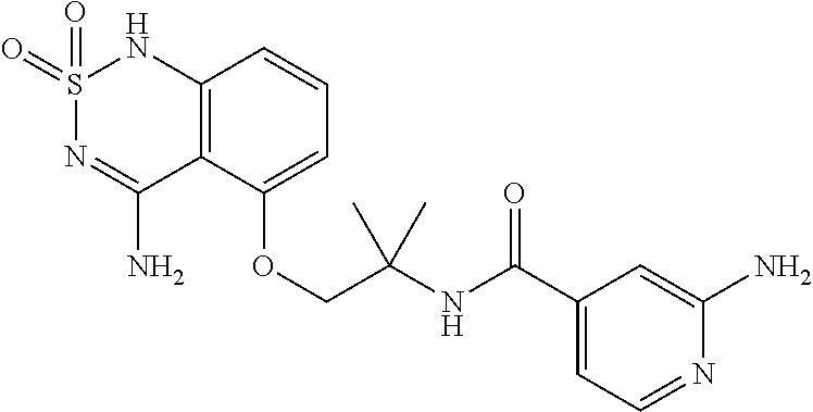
C12=C(C(OCC(NC(C3=CC=NC(N)=C3)=O)(C)C)=CC=C1)C(N)=NS(=O)(=O)N2
